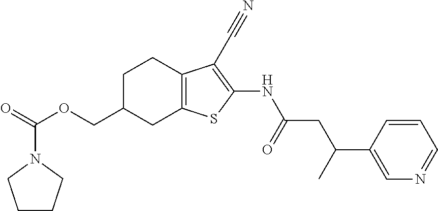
C(C1CC2=C(CC1)C(C#N)=C(NC(CC(C1=CN=CC=C1)C)=O)S2)OC(=O)N1CCCC1
